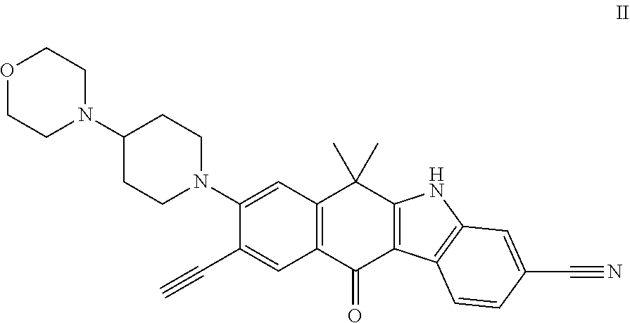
O1CCN(C2CCN(C3=CC4=C(C=C3C#C)C(=O)C3=C(C4(C)C)NC4=C3C=CC(C#N)=C4)CC2)CC1
